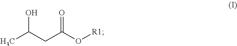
CC(CC(O[R1])=O)O
